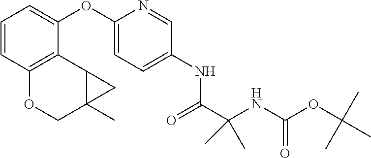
C1=CC2=C(C(OC3=CC=C(NC(C(NC(OC(C)(C)C)=O)(C)C)=O)C=N3)=C1)C1C(C)(CO2)C1
